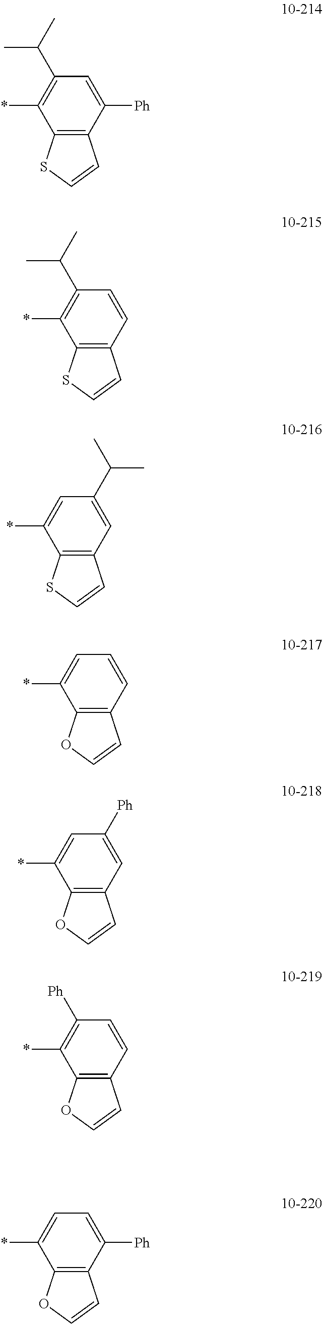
C12=C(C([Ph])=CC(C(C)C)=C1*)C=CS2.C12=C(C=CC(C(C)C)=C1*)C=CS2.C12=C(C=C(C(C)C)C=C1*)C=CS2.C12=C(C=CC=C1*)C=CO2.C12=C(C=C([Ph])C=C1*)C=CO2.C12=C(C=CC([Ph])=C1*)C=CO2.C12=C(C([Ph])=CC=C1*)C=CO2
